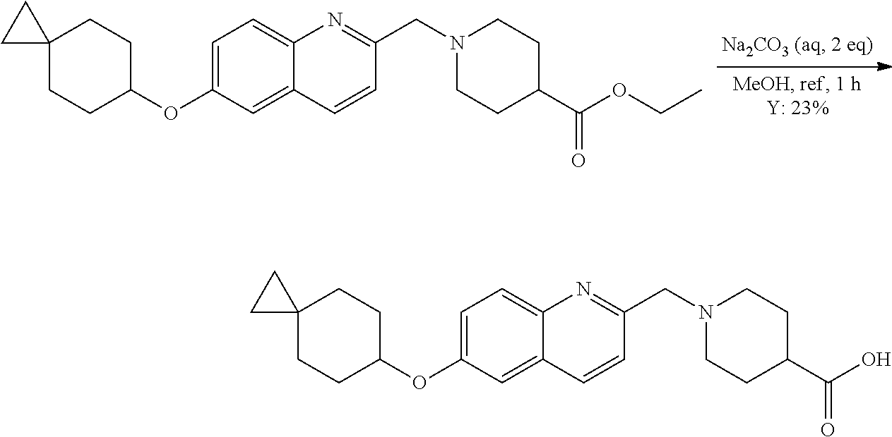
C12=CC(OC3CCC4(CC3)CC4)=CC=C1N=C(CN1CCC(C(=O)OCC)CC1)C=C2.C12=CC(OC3CCC4(CC3)CC4)=CC=C1N=C(CN1CCC(C(=O)O)CC1)C=C2
